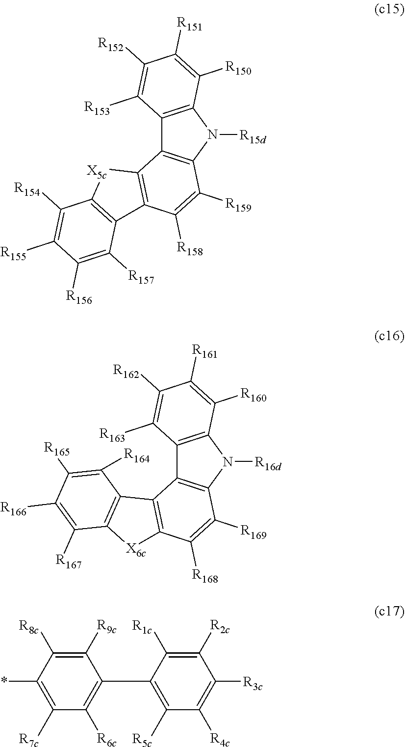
C12=C(N([R15d])C3=C1C1=C(C([R158])=C3[R159])C3=C([X5c]1)C([R154])=C([R155])C([R156])=C3[R157])C([R150])=C([R151])C([R152])=C2[R153].C12=C(N([R16d])C3=C1C1=C(C([R168])=C3[R169])[X6c]C3=C1C([R164])=C([R165])C([R166])=C3[R167])C([R160])=C([R161])C([R162])=C2[R163].C1(C2=C([R5c])C([R4c])=C([R3c])C([R2c])=C2[R1c])=C([R6c])C([R7c])=C(*)C([R8c])=C1[R9c]
